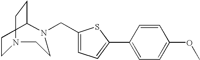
C1CN(CC2=CC=C(C3=CC=C(OC)C=C3)S2)CCN(CC)C1
